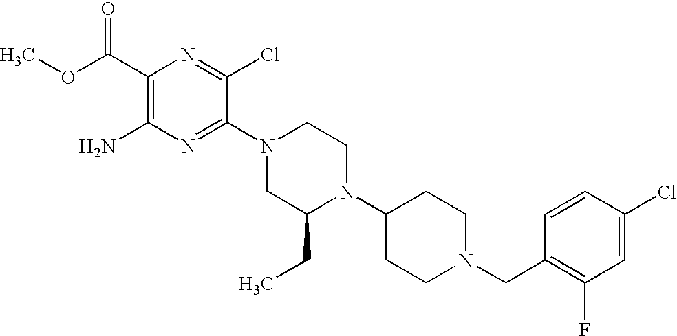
C1(C(OC)=O)=C(N)N=C(N2CC(CC)N(C3CCN(CC4=C(F)C=C(Cl)C=C4)CC3)CC2)C(Cl)=N1
